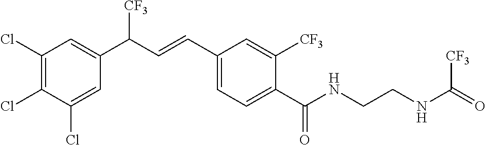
C1(Cl)=C(Cl)C(Cl)=CC(C(C=CC2=CC=C(C(NCCNC(=O)[CF3])=O)C([CF3])=C2)[CF3])=C1
